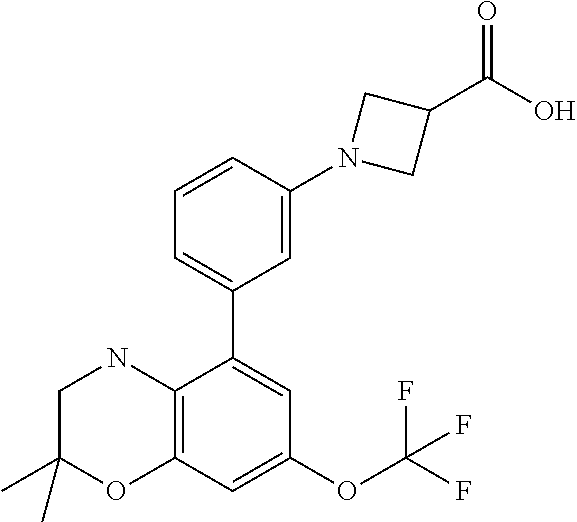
C1=CC(N2CC(C(O)=O)C2)=CC(C2=CC(OC(F)(F)F)=CC3=C2NCC(C)(C)O3)=C1
